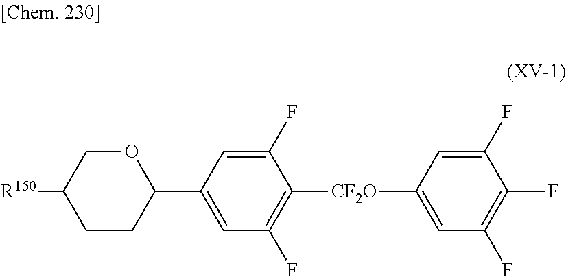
C1CC(C2=CC(F)=C([CF2O]C3=CC(F)=C(F)C(F)=C3)C(F)=C2)OCC1[R150]
